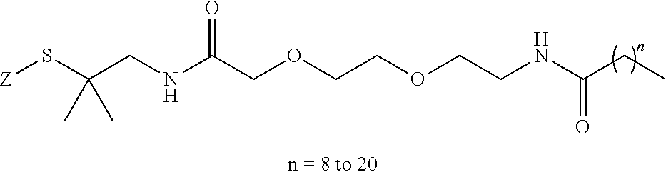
C(NC(COCCOCCNC(CC)=O)=O)C(S[Z])(C)C
